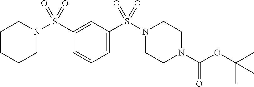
C1CCCN(S(C2=CC(S(N3CCN(C(=O)OC(C)(C)C)CC3)(=O)=O)=CC=C2)(=O)=O)C1
